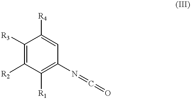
C1([R3])=C([R2])C([R1])=C(N=C=O)C=C1[R4]
